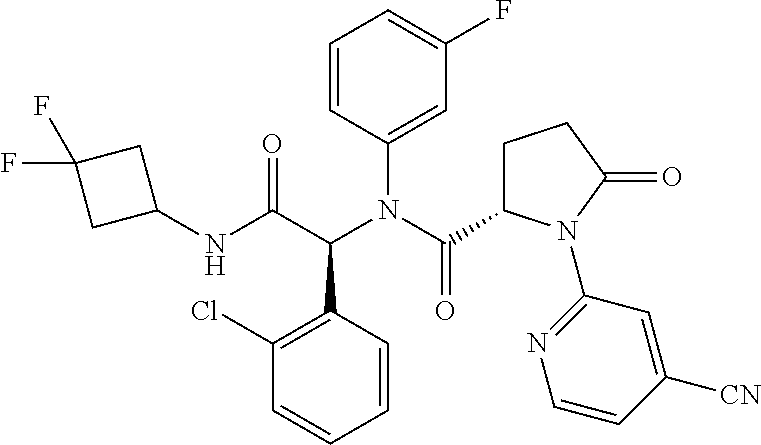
C1=CC=CC(C(C(=O)NC2CC(F)(F)C2)N(C(C2CCC(=O)N2C2=NC=CC([CN])=C2)=O)C2=CC(F)=CC=C2)=C1Cl
